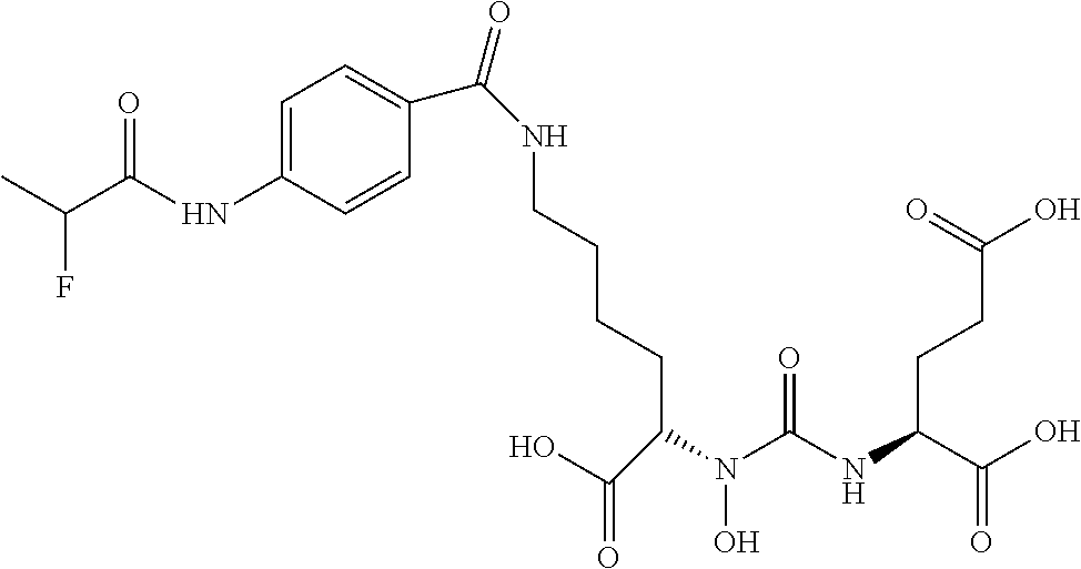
CC(F)C(=O)NC1=CC=C(C(NCCCCC(N(C(NC(C(O)=O)CCC(O)=O)=O)O)C(=O)O)=O)C=C1
